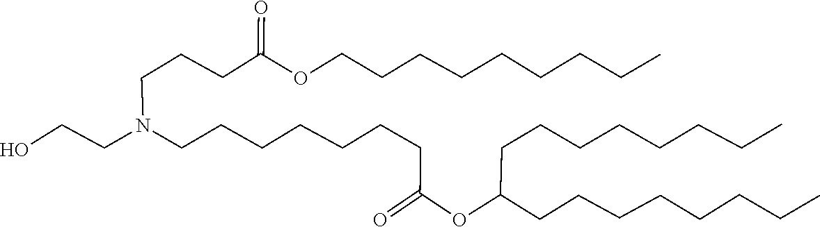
C(CN(CCCCCCCC(=O)OC(CCCCCCCC)CCCCCCCC)CCO)CC(=O)OCCCCCCCCC
